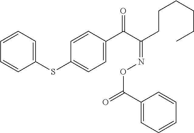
C1=CC=CC(SC2=CC=C(C(C(=NOC(=O)C3=CC=CC=C3)CCCCCC)=O)C=C2)=C1
